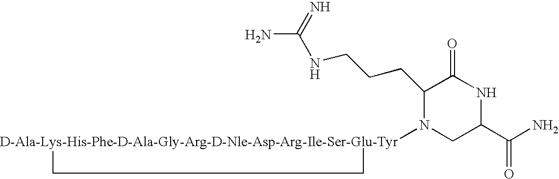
C1(CCCNC(N)=N)N([D-Ala-Lys-His-Phe-D-Ala-Gly-Arg-D-Nle-Asp-Arg-Ile-Ser-Glu-Tyr]2CC2)CC(C(N)=O)NC1=O
